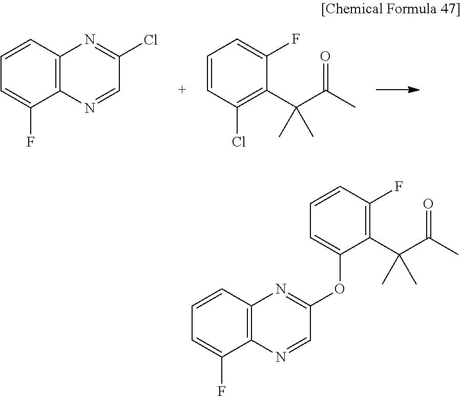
C1=CC(Cl)=C(C(C(C)=O)(C)C)C(F)=C1.C1(F)=CC=CC2=C1N=CC(Cl)=N2.C1(F)=CC=CC2=C1N=CC(OC1=CC=CC(F)=C1C(C(C)=O)(C)C)=N2
